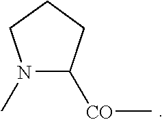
N1(C)C([CO]C)CCC1
